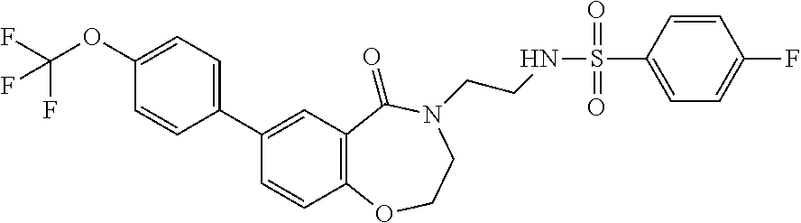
C1(C2=CC3=C(C=C2)OCCN(CCNS(=O)(=O)C2=CC=C(F)C=C2)C3=O)=CC=C(OC(F)(F)F)C=C1
